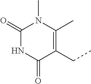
C1(=O)NC(=O)C(CC)=C(C)N1C
